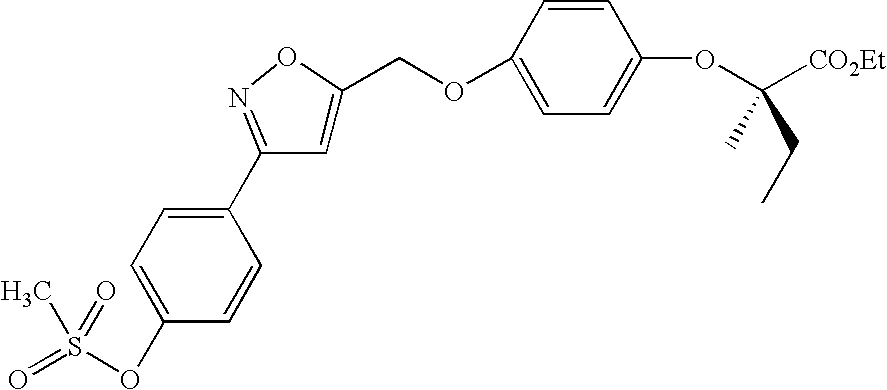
C1=C(OS(=O)(C)=O)C=CC(C2=NOC(COC3=CC=C(OC([CO2Et])(C)CC)C=C3)=C2)=C1
